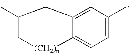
C12=CC(C)=CC=C1[(CH2)n]CC(C)C2
